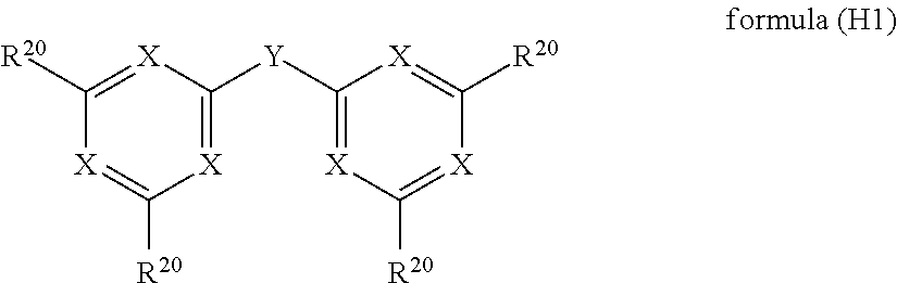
C1([R20])=[X]C([Y]C2=[X]C([R20])=[X]C([R20])=[X]2)=[X]C([R20])=[X]1
